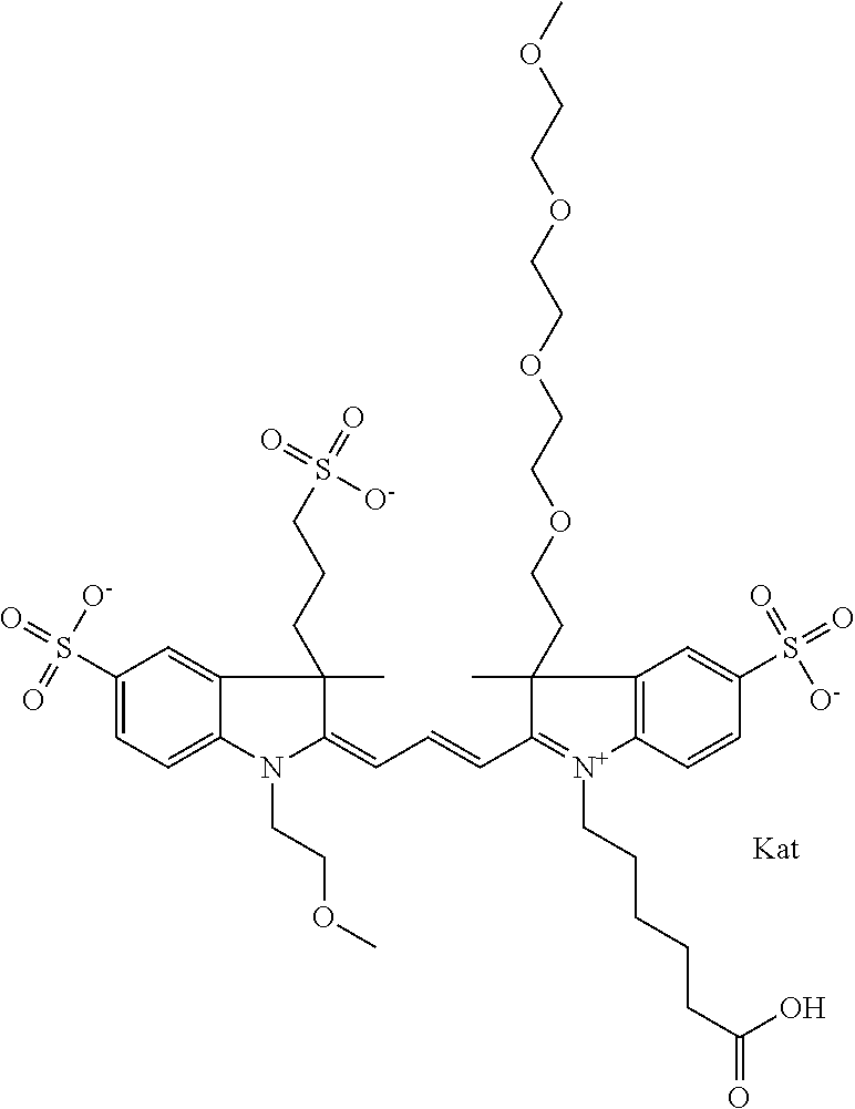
C1(=CC=CC2=[N+](CCCCCC(=O)O)C3=C(C=C(S(=O)(=O)[O-])C=C3)C2(CCOCCOCCOCCOC)C)N(CCOC)C2=CC=C(S(=O)([O-])=O)C=C2C1(C)CCCS(=O)([O-])=O
